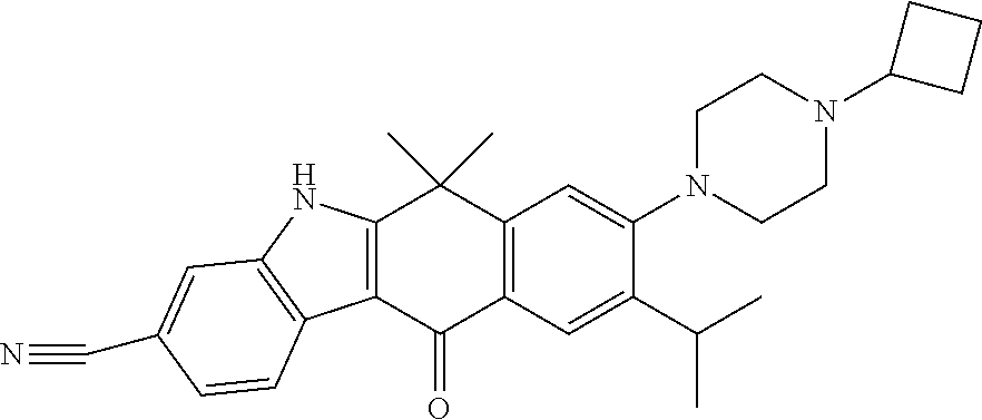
C12=C(C(=O)C3=C(C1(C)C)C=C(N1CCN(C4CCC4)CC1)C(C(C)C)=C3)C1=C(N2)C=C(C#N)C=C1
